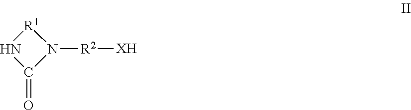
[XH][R2]N1[R1]NC1=O
